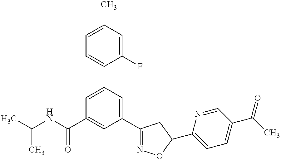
CC(NC(C1=CC(C2=NOC(C3=CC=C(C(C)=O)C=N3)C2)=CC(C2=CC=C(C)C=C2F)=C1)=O)C
